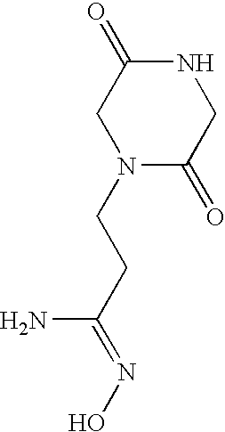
N1(CCC(=NO)N)C(=O)CNC(=O)C1
